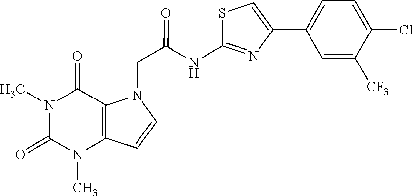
C1=C([CF3])C(Cl)=CC=C1C1=CSC(NC(CN2C3=C(C=C2)N(C)C(=O)N(C)C3=O)=O)=N1
